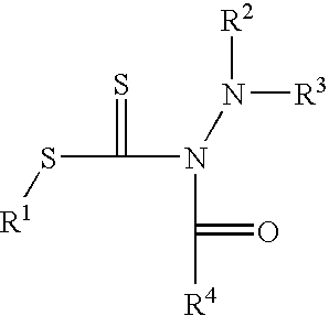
S(C(N(C([R4])=O)N([R3])[R2])=S)[R1]
